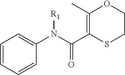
C1=C(N(C(=O)C2=C(C)OCCS2)[R1])C=CC=C1
